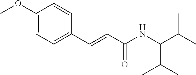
C1=C(OC)C=CC(C=CC(NC(C(C)C)C(C)C)=O)=C1
